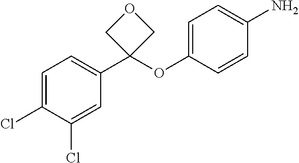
C1(Cl)=CC=C(C2(OC3=CC=C(N)C=C3)COC2)C=C1Cl
